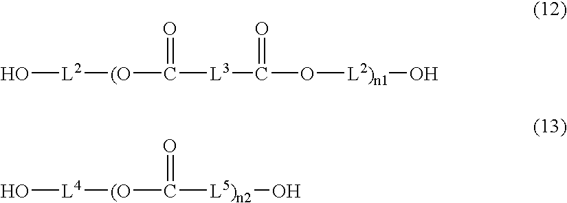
O[L2][(O]C(=O)[L3]C(=O)O[L2)n1]O.O[L4][(O]C(=O)[L5)n2]O
